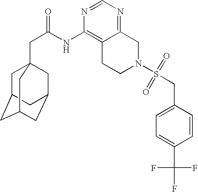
C1C2CC3CC(CC1(CC(=O)NC1=C4C(=NC=N1)CN(S(CC1=CC=C(C(F)(F)F)C=C1)(=O)=O)CC4)C3)C2
